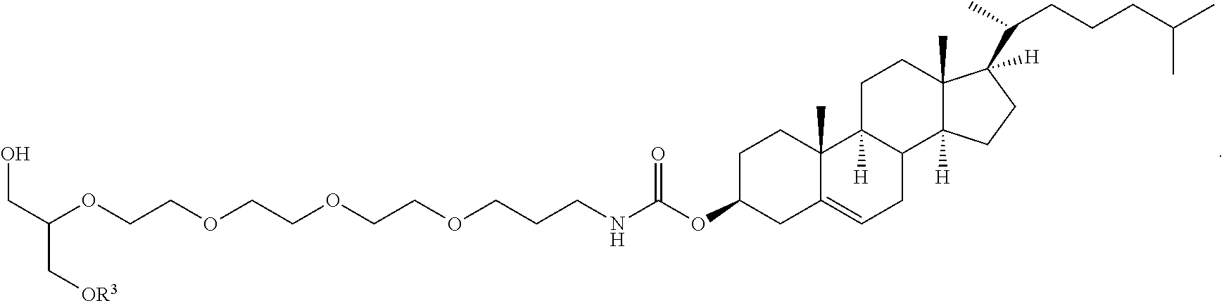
O(CCOCCCNC(OC1CC2=CCC3C([H])(C2(C)CC1)CCC1(C)C3([H])CCC1([H])C(C)CCCC(C)C)=O)CCOCCOC(CO)C[OR3]
